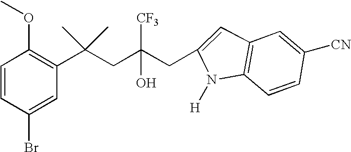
C1(Br)=CC(C(CC(CC2=CC3=C(C=CC([CN])=C3)N2[H])([CF3])O)(C)C)=C(OC)C=C1
